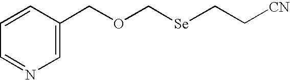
C(C1=CN=CC=C1)OC[Se]CC[CN]
